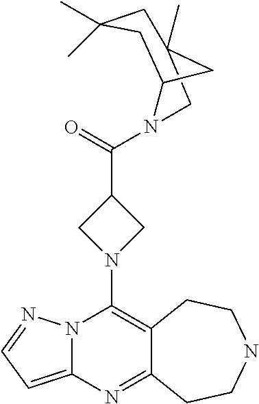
N12C(=CC=N1)N=C1C(=C2N2CC(C(=O)N3CC4(C)CC(C)(C)CC3C4)C2)CCNCC1
